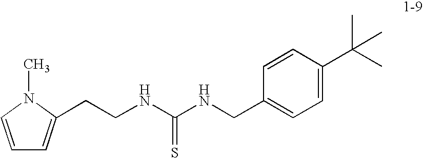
C1=CN(C)C(CCNC(NCC2=CC=C(C(C)(C)C)C=C2)=S)=C1
